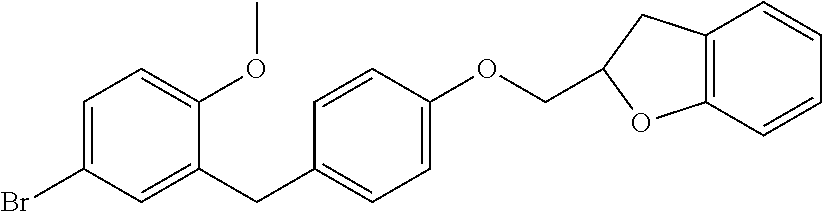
C1=C(Br)C=C(CC2=CC=C(OCC3CC4=C(C=CC=C4)O3)C=C2)C(OC)=C1
